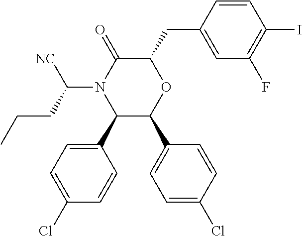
C1(C2=CC=C(Cl)C=C2)C(C2=CC=C(Cl)C=C2)OC(CC2=CC(F)=C(I)C=C2)C(=O)N1C([NC])CCC
